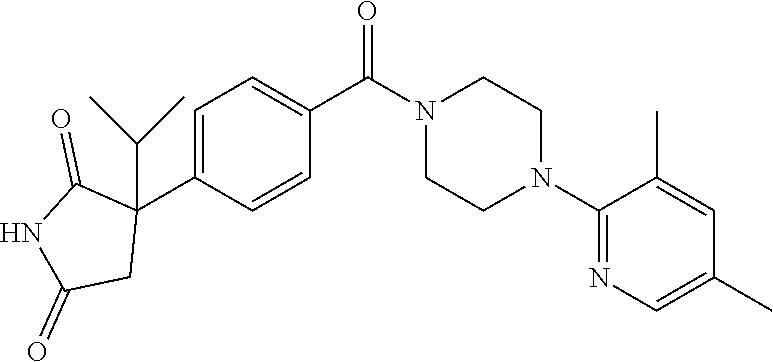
C1=C(C2(C(C)C)C(=O)NC(=O)C2)C=CC(C(N2CCN(C3=NC=C(C)C=C3C)CC2)=O)=C1
